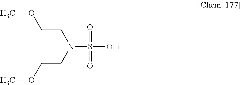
N(S([OLi])(=O)=O)(CCOC)CCOC
